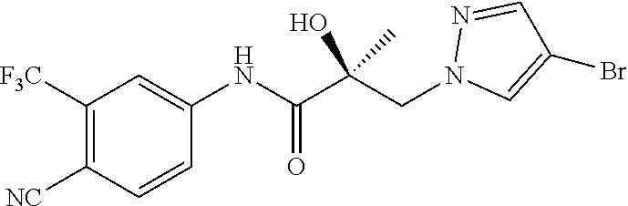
C1([F3C])=C([NC])C=CC(NC(C(CN2C=C(Br)C=N2)(O)C)=O)=C1
